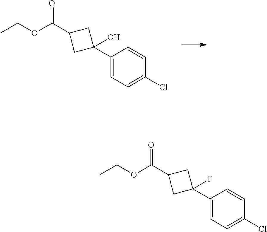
CCOC(C1CC(C2=CC=C(Cl)C=C2)(O)C1)=O.CCOC(C1CC(C2=CC=C(Cl)C=C2)(F)C1)=O
